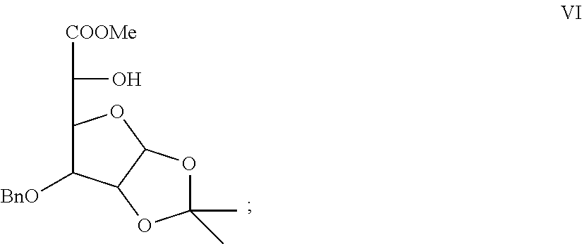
C1(C([COOMe])O)C([BnO])C2C(O1)OC(C)(C)O2
